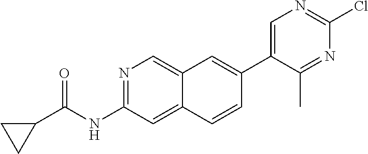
N1=C(NC(C2CC2)=O)C=C2C(=C1)C=C(C1=CN=C(Cl)N=C1C)C=C2
